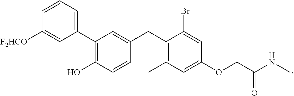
C1(C2=C(O)C=CC(CC3=C(C)C=C(OCC(NC)=O)C=C3Br)=C2)=CC=CC([F2HCO])=C1
